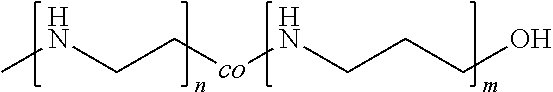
CNCC[co]NCCCO
